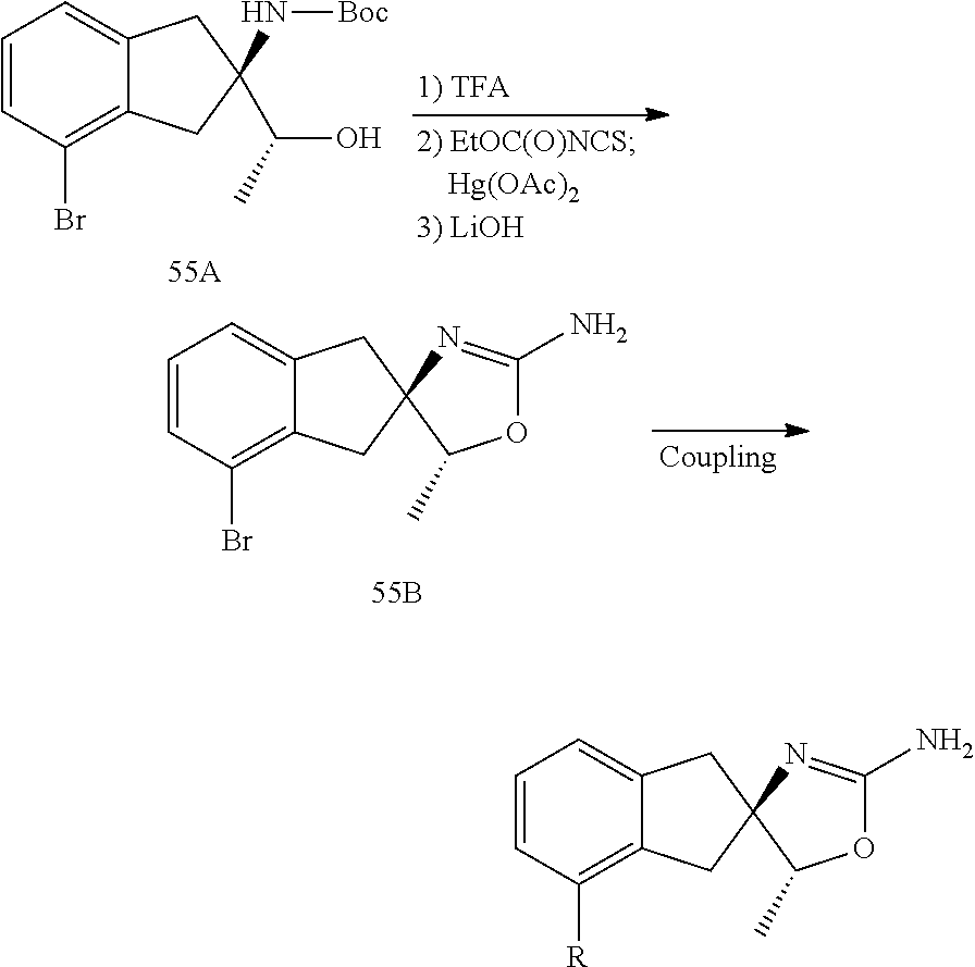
C1=CC(Br)=C2C(=C1)CC(N[Boc])(C(C)O)C2.C1=CC(Br)=C2C(=C1)CC1(C2)C(C)OC(N)=N1.C1=CC([R])=C2C(=C1)CC1(C2)C(C)OC(N)=N1
